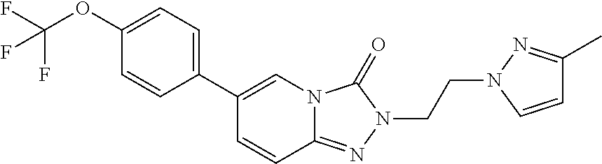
C1=CC2=NN(CCN3N=C(C)C=C3)C(=O)N2C=C1C1=CC=C(OC(F)(F)F)C=C1
